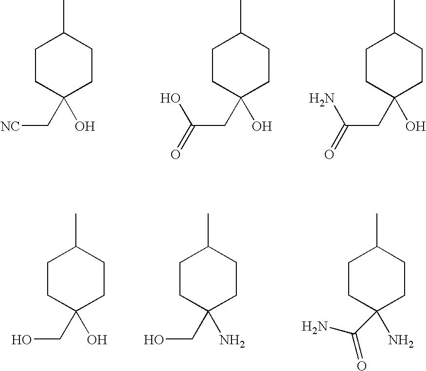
C1CC(O)(C[NC])CCC1C.C1CC(O)(CC(=O)O)CCC1C.C1CC(O)(CC(=O)N)CCC1C.C1CC(O)(CO)CCC1C.C1CC(N)(CO)CCC1C.C1CC(N)(C(N)=O)CCC1C
